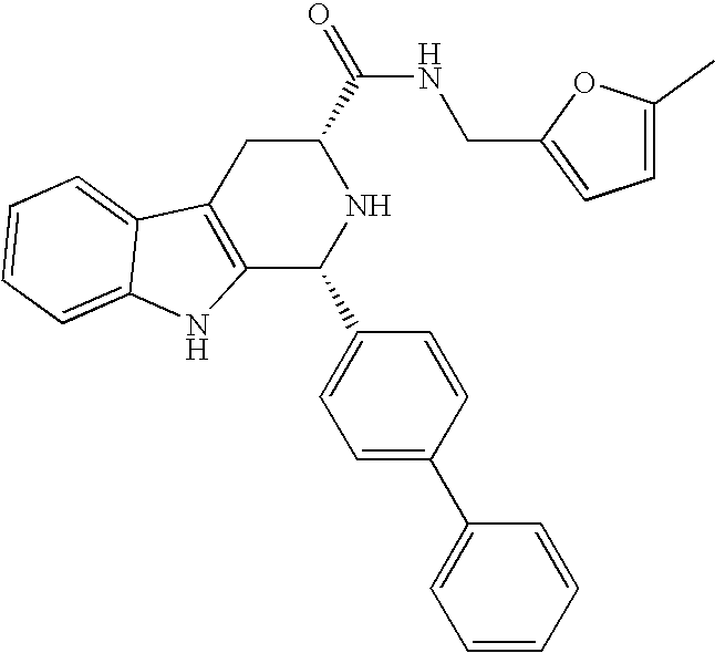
C1C2=C(C(C3=CC=C(C4=CC=CC=C4)C=C3)NC1C(=O)NCC1=CC=C(C)O1)NC1=CC=CC=C21
